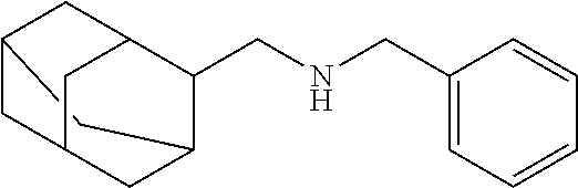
C12CC3C(CNCC4=CC=CC=C4)C(CC(C3)C1)C2
